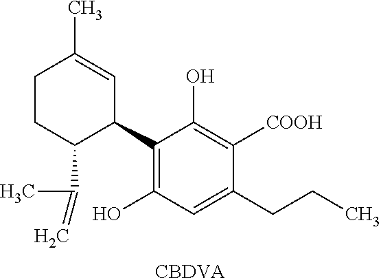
C1CC(C(C)=C)C(C2=C(O)C=C(CCC)C([COOH])=C2O)C=C1C.[CBDVA]
